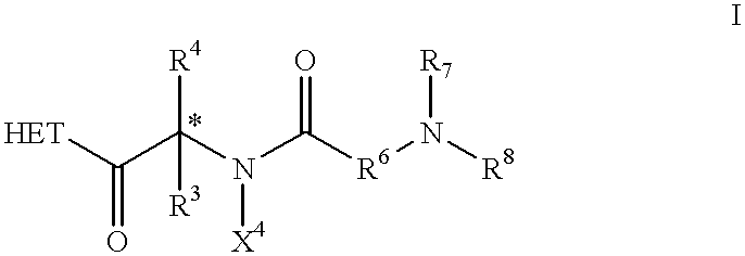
[HET]C(C(N(C([R6]N([R8])[R7])=O)[X4])([R3])[R4])=O
